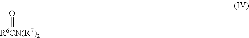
O=[R6CN(R7)2]
